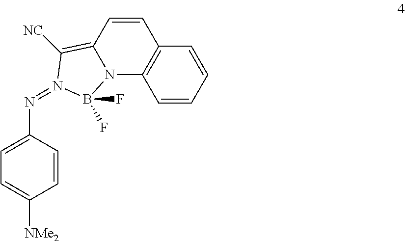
C1=C(N=N2B(F)(F)N3C(=C2[NC])C=CC2=C3C=CC=C2)C=CC([NMe2])=C1
